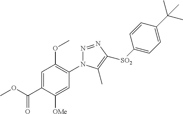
N1=NC([SO2]C2=CC=C(C(C)(C)C)C=C2)=C(C)N1C1=C(OC)C=C(C(OC)=O)C([OMe])=C1
